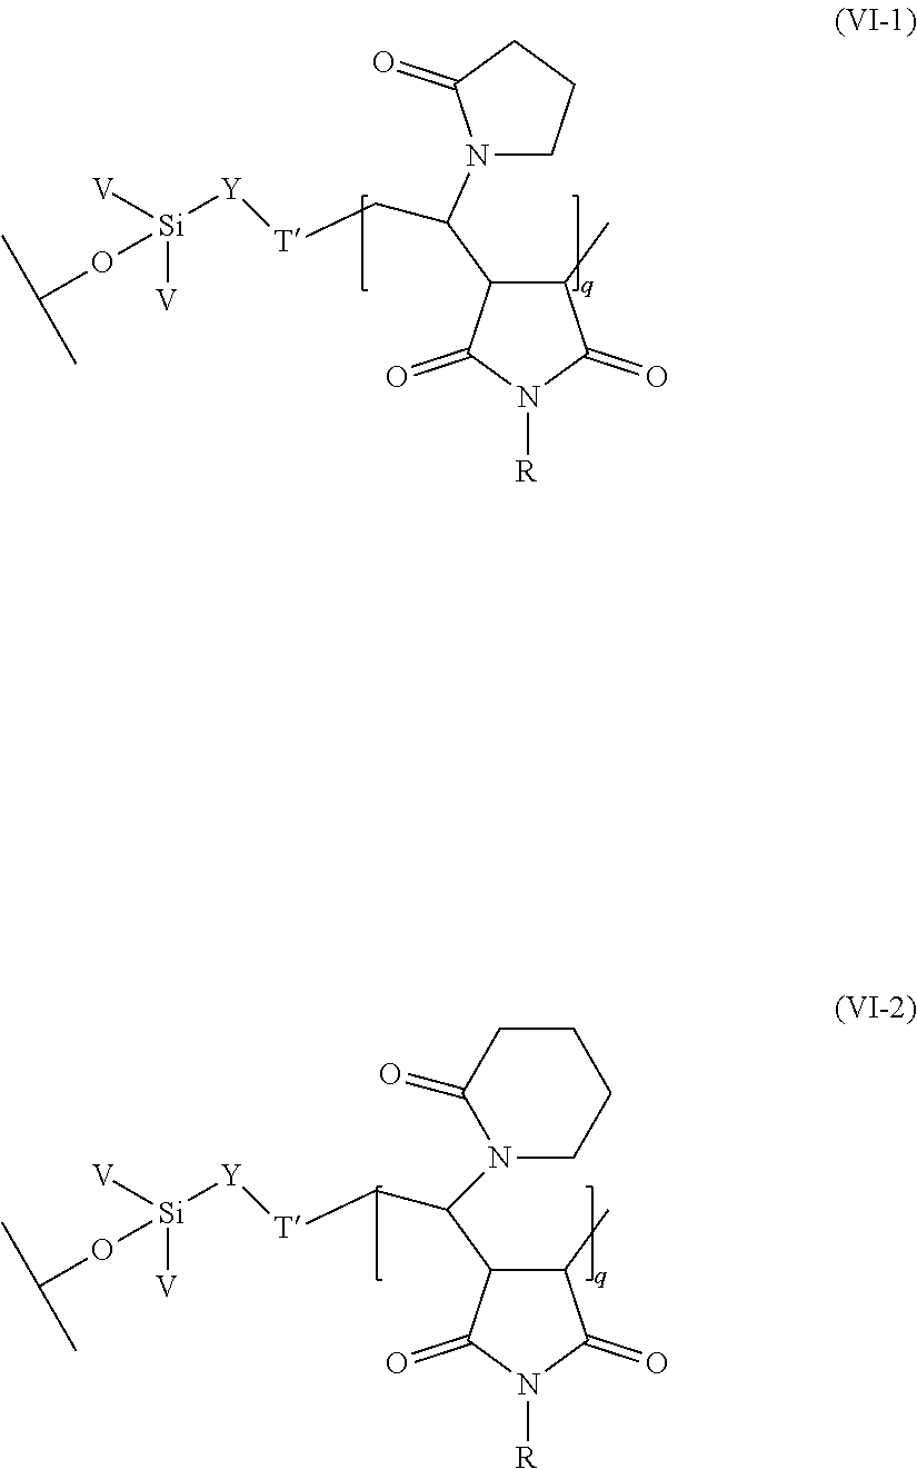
C1(C(N2CCCC2=O)C[T][Y][Si](OC(C)C)([V])[V])C(C)C(=O)N([R])C1=O.C1(C(C[T][Y][Si](OC(C)C)([V])[V])N2CCCCC2=O)C(C)C(=O)N([R])C1=O
